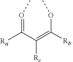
[Ra]C(C(=C([Rb])OC)[Rc])=OC
